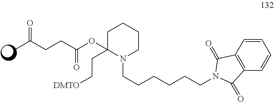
C1C(CC[DMTO])(OC(CCC(C)=O)=O)N(CCCCCCN2C(=O)C3=C(C=CC=C3)C2=O)CCC1
